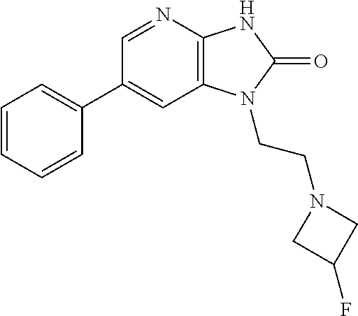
C1(C2=CC=CC=C2)=CC2=C(N=C1)NC(=O)N2CCN1CC(F)C1
